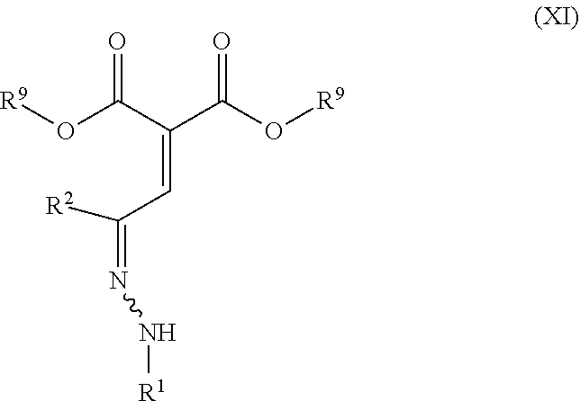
[R9]OC(C(C(O[R9])=O)=CC([R2])=NN[R1])=O
